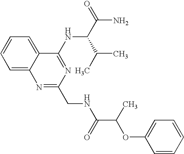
C1=CC=C2C(=C1)N=C(CNC(C(C)OC1=CC=CC=C1)=O)N=C2NC(C(N)=O)C(C)C
